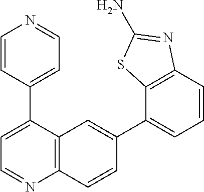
C12=C(C(C3=CC=NC=C3)=CC=N1)C=C(C1=CC=CC3=C1SC(N)=N3)C=C2
